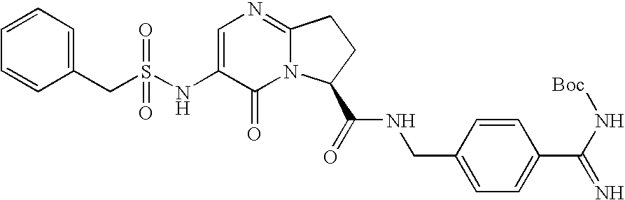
C(S(NC1=CN=C2N(C1=O)C(C(=O)NCC1=CC=C(C(N[Boc])=N)C=C1)CC2)(=O)=O)C1=CC=CC=C1
